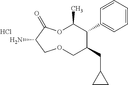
Cl.NC1C(=O)OC(C)C(C2=CC=CC=C2)C(CC2CC2)COC1
